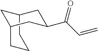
C12CCCC(C1)CC(C(C=C)=O)C2
